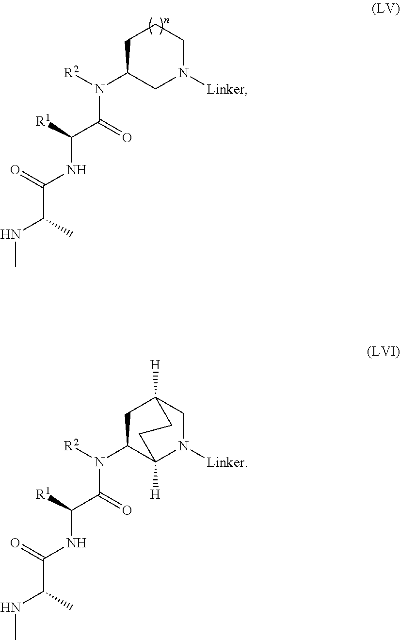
C1C(N([R2])C(=O)C(NC(=O)C(C)NC)[R1])CN([Linker])CC1.C1C(N([R2])C(=O)C(NC(=O)C(C)NC)[R1])C2([H])N([Linker])CC1([H])CC2
